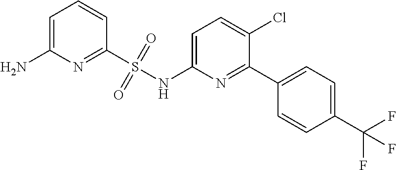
C1=C(N)N=C(S(NC2=CC=C(Cl)C(C3=CC=C(C(F)(F)F)C=C3)=N2)(=O)=O)C=C1
